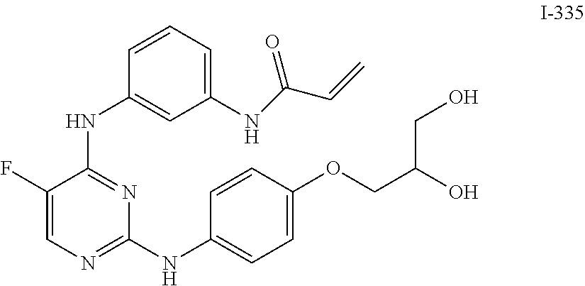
C1(F)=CN=C(NC2=CC=C(OCC(O)CO)C=C2)N=C1NC1=CC(NC(C=C)=O)=CC=C1
